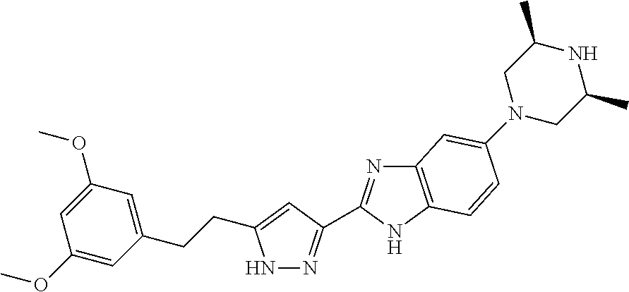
N1N=C(C2=NC3=C(N2)C=CC(N2CC(C)NC(C)C2)=C3)C=C1CCC1=CC(OC)=CC(OC)=C1
